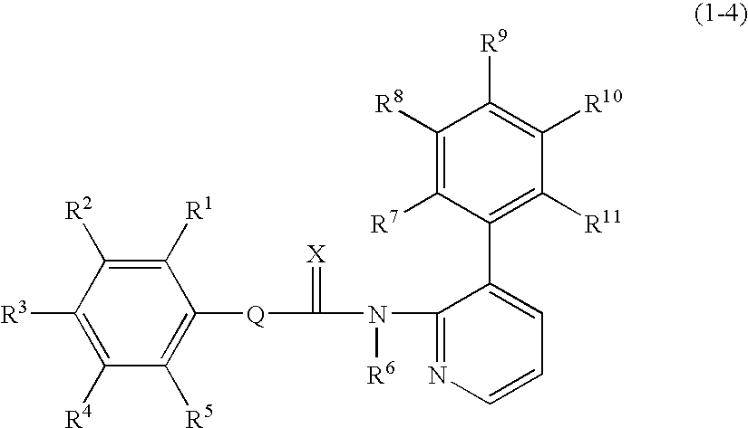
C1([R1])=C([R2])C([R3])=C([R4])C([R5])=C1[Q]C(N(C1=NC=CC=C1C1=C([R11])C([R10])=C([R9])C([R8])=C1[R7])[R6])=[X]
